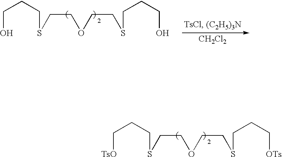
C(CCO)SCCOCCSCCCO.[CH2Cl2].C(CC[OTs])SCCOCCSCCC[TsO]
